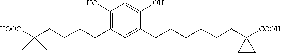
C1=C(O)C(CCCCCCC2([COOH])CC2)=CC(CCCCC2([HOOC])CC2)=C1O
